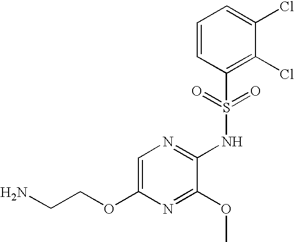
C1=C(OCCN)N=C(OC)C(NS(C2=C(Cl)C(Cl)=CC=C2)(=O)=O)=N1
